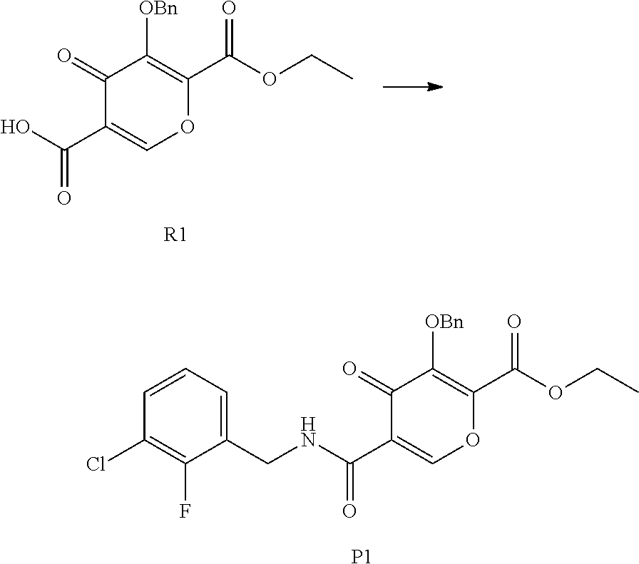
[R1].OC(C1=COC(C(OCC)=O)=C([OBn])C1=O)=O.[P1].C1(CNC(C2=COC(C(OCC)=O)=C([OBn])C2=O)=O)=CC=CC(Cl)=C1F
